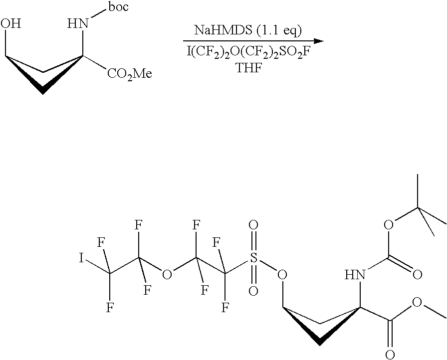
OC1CC(N[boc])([CO2Me])C1.IC(C(OC(C(S(OC1CC(NC(OC(C)(C)C)=O)(C(OC)=O)C1)(=O)=O)(F)F)(F)F)(F)F)(F)F
